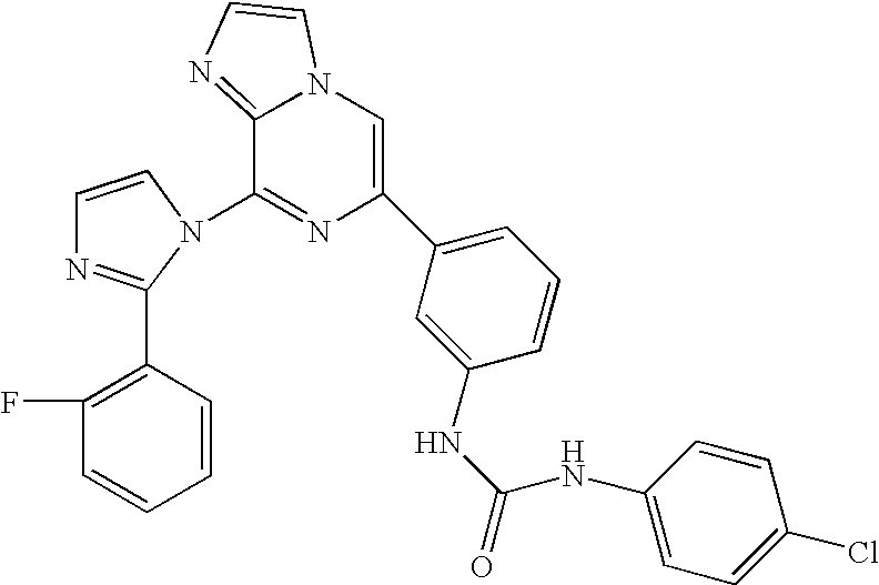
C1=CN(C2=NC(C3=CC=CC(NC(=O)NC4=CC=C(Cl)C=C4)=C3)=CN3C2=NC=C3)C(C2=C(F)C=CC=C2)=N1
